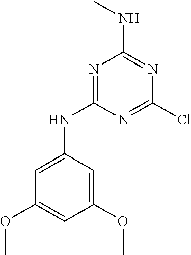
N1=C(NC2=CC(OC)=CC(OC)=C2)N=C(Cl)N=C1NC
